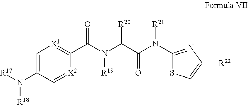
C1=C(N([R17])[R18])C=[X2]C(C(N(C(C(N(C2=NC([R22])=CS2)[R21])=O)[R20])[R19])=O)=[X1]1
